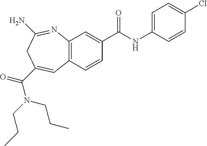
C12=C(C=CC(C(NC3=CC=C(Cl)C=C3)=O)=C1)C=C(C(=O)N(CCC)CCC)CC(N)=N2
